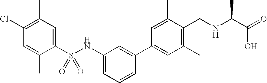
C1(C)=C(Cl)C=C(C)C(S(NC2=CC=CC(C3=CC(C)=C(CNC(C(=O)O)C)C(C)=C3)=C2)(=O)=O)=C1
